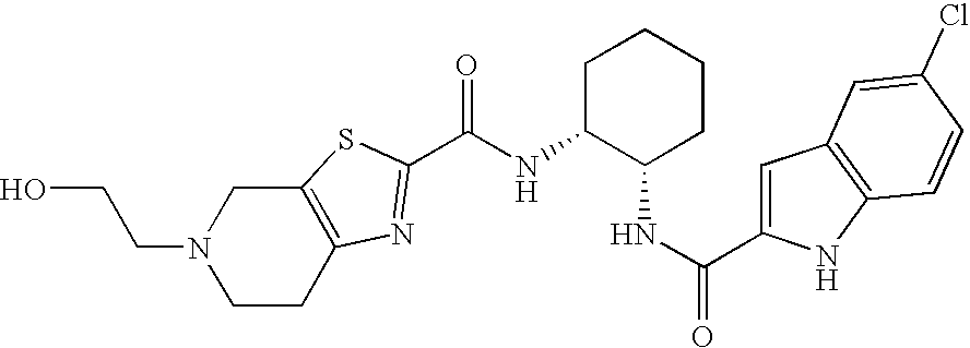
C12=C(SC(C(NC3C(NC(=O)C4=CC5=C(N4)C=CC(Cl)=C5)CCCC3)=O)=N1)CN(CCO)CC2
